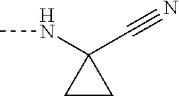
N(C)C1(C#N)CC1
